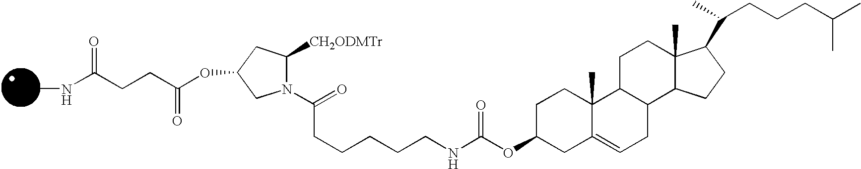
N1(C(=O)CCCCCNC(OC2CC3=CCC4C(C3(C)CC2)CCC2(C)C4CCC2C(CCCC(C)C)C)=O)C([CH2ODMTr])CC(OC(CCC(NC)=O)=O)C1
